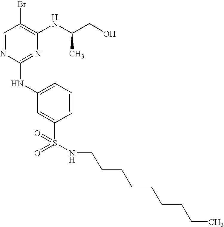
C1=NC(NC2=CC=CC(S(=O)(=O)NCCCCCCCCC)=C2)=NC(NC(CO)C)=C1Br
